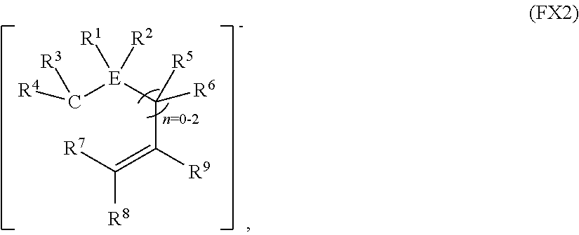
[R4]C([R3])[E](C([R6])([R5])C([R9])=C([R7])[R8])([R1])[R2]
